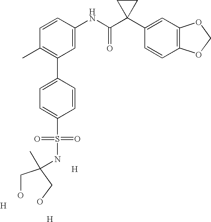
[H].C1=CC(NC(C2(C3=CC4=C(C=C3)OCO4)CC2)=O)=CC(C2=CC=C(S(=O)(=O)NC(CO)(CO)C)C=C2)=C1C.[H].[H]
